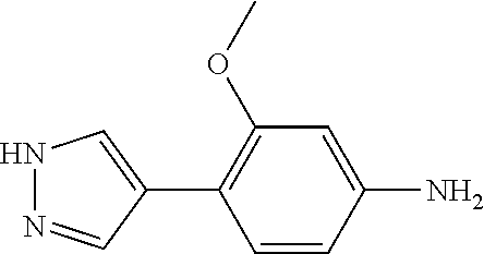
N1N=CC(C2=C(OC)C=C(N)C=C2)=C1
